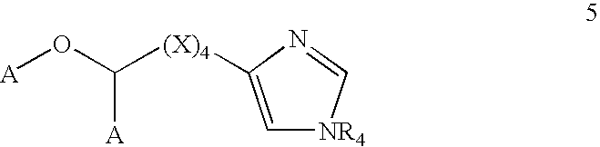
C1=C([(X)4]C(O[A])[A])N=C[NR4]1
